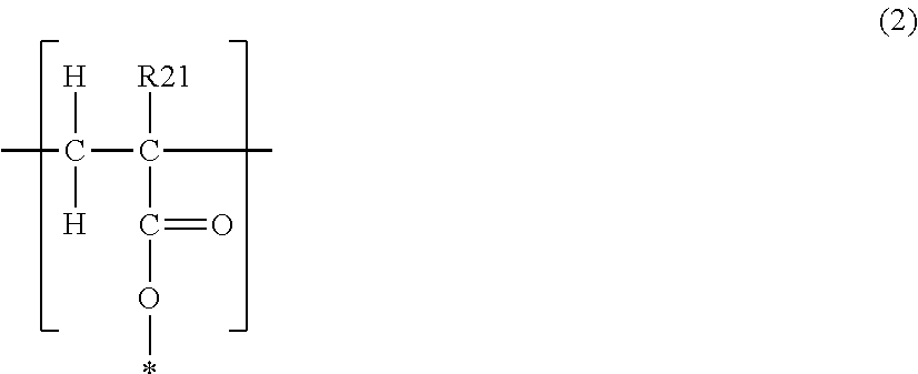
CC(C(C)([R21])C(=O)O*)([H])[H]
